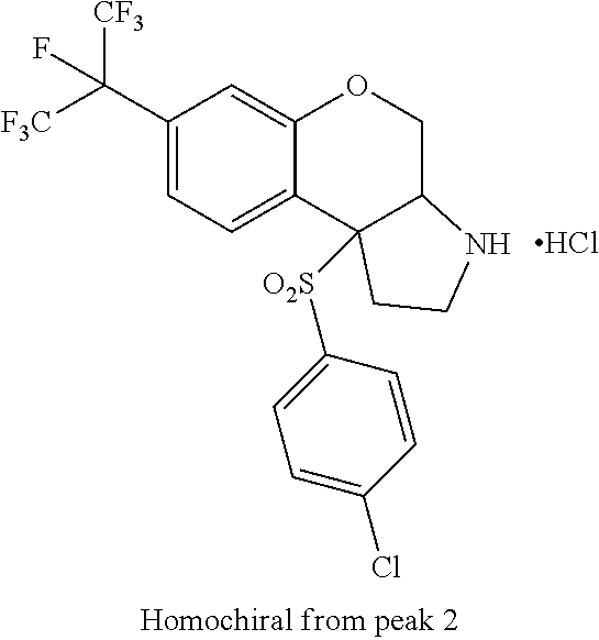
C1(C([CF3])([F3C])F)=CC=C2C(=C1)OCC1C2([O2S]C2=CC=C(Cl)C=C2)CCN1.Cl
